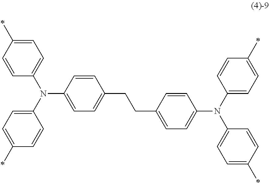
N(C1=CC=C(CCC2=CC=C(N(C3=CC=C(*)C=C3)C3=CC=C(*)C=C3)C=C2)C=C1)(C1=CC=C(*)C=C1)C1=CC=C(*)C=C1
